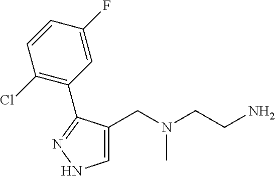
C1=C(CN(CCN)C)C(C2=C(Cl)C=CC(F)=C2)=NN1
